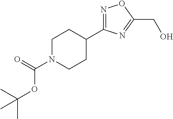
N1=C(C2CCN(C(=O)OC(C)(C)C)CC2)N=C(CO)O1
